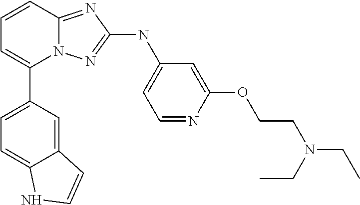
C1=CC2=NC(NC3=CC=NC(OCCN(CC)CC)=C3)=NN2C(C2=CC=C3C(=C2)C=CN3)=C1
